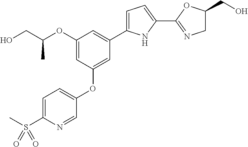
C1(OC(CO)C)=CC(OC2=CC=C(S(=O)(C)=O)N=C2)=CC(C2=CC=C(C3=NCC(CO)O3)N2)=C1
